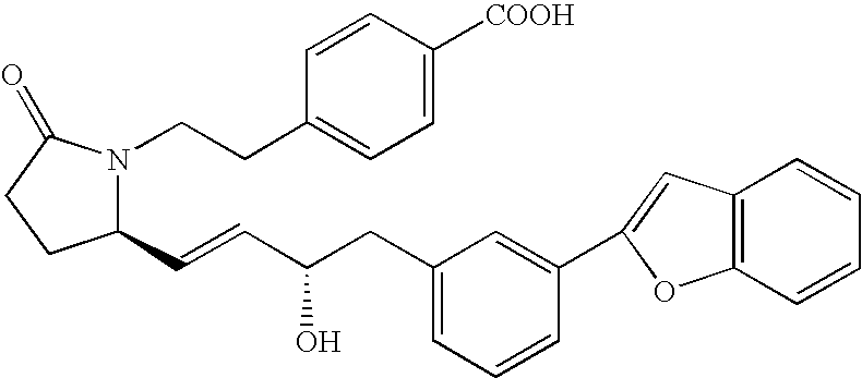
C1(C=CC(O)CC2=CC=CC(C3=CC4=C(O3)C=CC=C4)=C2)N(CCC2=CC=C([COOH])C=C2)C(=O)CC1
